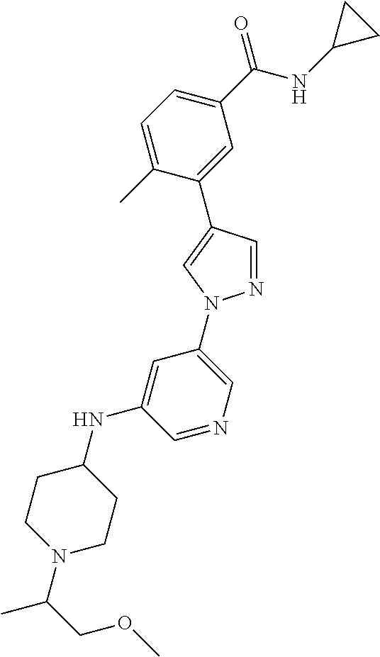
C1(C(NC2CC2)=O)=CC=C(C)C(C2=CN(C3=CN=CC(NC4CCN(C(COC)C)CC4)=C3)N=C2)=C1
